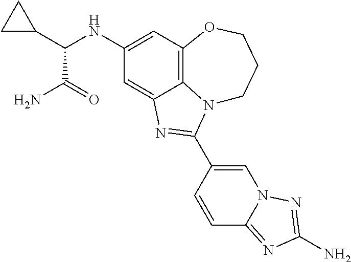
C1(NC(C2CC2)C(=O)N)=CC2=C3C(=C1)N=C(C1=CN4C(=NC(N)=N4)C=C1)N3CCCO2
